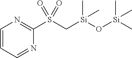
C1=CC=NC(S(C[Si](O[Si](C)(C)C)(C)C)(=O)=O)=N1
